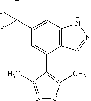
C1(C(F)(F)F)=CC2=C(C(C3=C(C)ON=C3C)=C1)C=NN2
